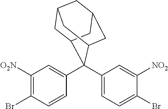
C1([O2N])=C(Br)C=CC(C2(C3=CC=C(Br)C([NO2])=C3)C3CC4CC(CC2C4)C3)=C1
